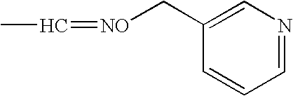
C1=NC=C(C[NO]=CC)C=C1
